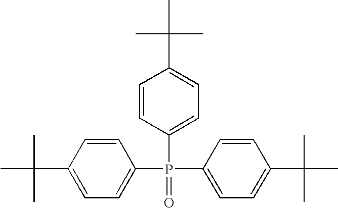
C1(C(C)(C)C)=CC=C(P(C2=CC=C(C(C)(C)C)C=C2)(C2=CC=C(C(C)(C)C)C=C2)=O)C=C1
